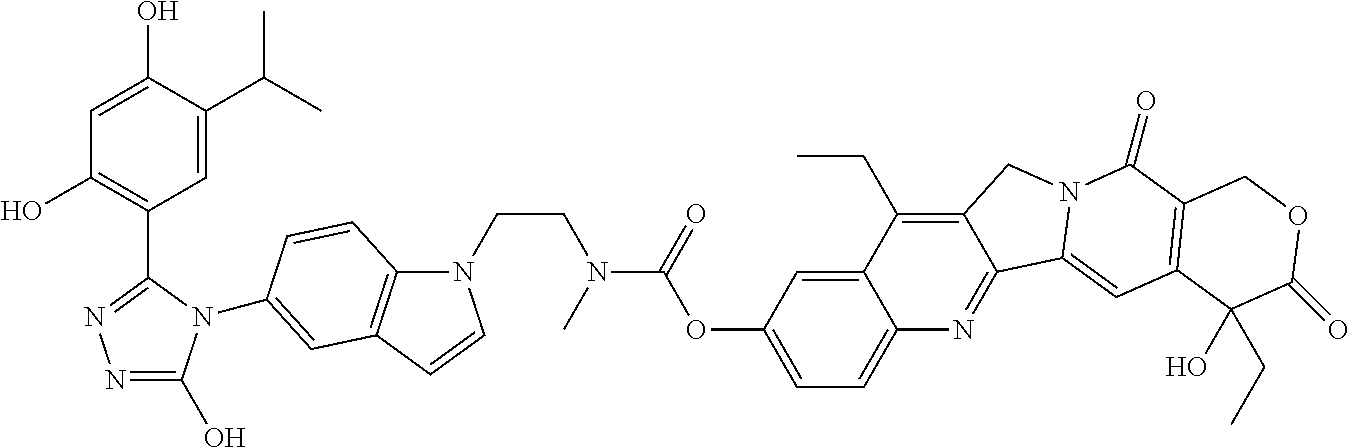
C1=C(C(C)C)C(O)=CC(O)=C1C1=NN=C(O)N1C1=CC2=C(N(CCN(C)C(OC3=CC=C4C(=C3)C(CC)=C3C(=N4)C4=CC5=C(C(=O)N4C3)COC(=O)C5(O)CC)=O)C=C2)C=C1
